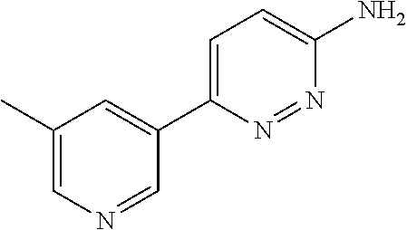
C1(C2=CC(C)=CN=C2)=CC=C(N)N=N1
